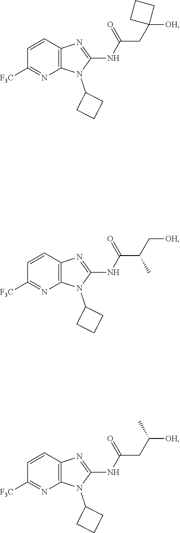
N(C1=NC2=C(N1C1CCC1)N=C([F3C])C=C2)C(C(C[OH])C)=O.N(C1=NC2=C(N1C1CCC1)N=C([F3C])C=C2)C(CC1([OH])CCC1)=O.N(C1=NC2=C(N1C1CCC1)N=C([F3C])C=C2)C(CC([OH])C)=O
